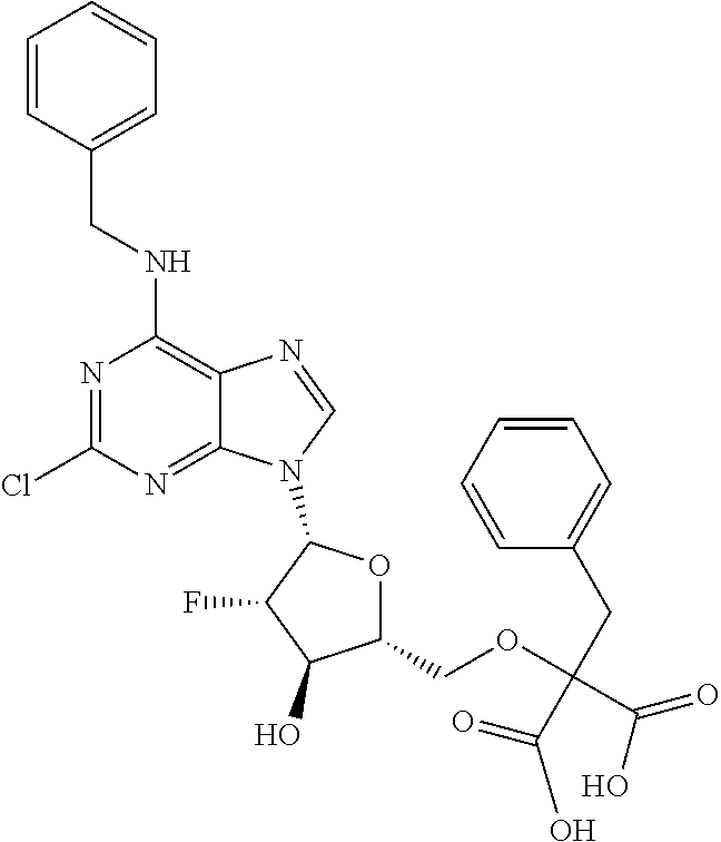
N1=C(Cl)N=C2C(=C1NCC1=CC=CC=C1)N=CN2C1OC(COC(C(O)=O)(CC2=CC=CC=C2)C(=O)O)C(O)C1F
